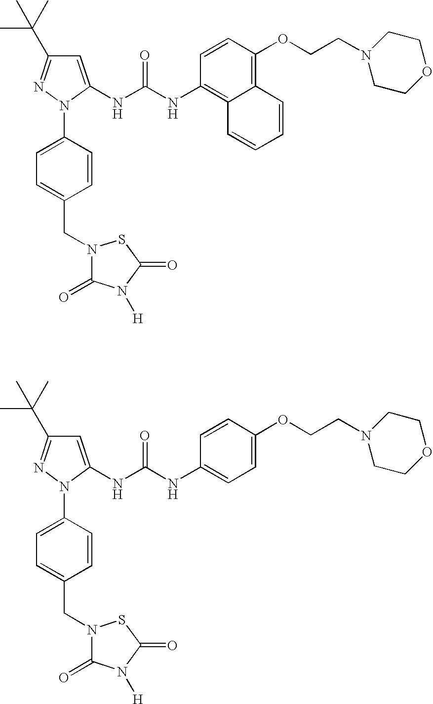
C1=C(NC(NC2=C3C(=C(OCCN4CCOCC4)C=C2)C=CC=C3)=O)N(C2=CC=C(CN3C(=O)N([H])C(=O)S3)C=C2)N=C1C(C)(C)C.C1=C(NC(NC2=CC=C(OCCN3CCOCC3)C=C2)=O)N(C2=CC=C(CN3C(=O)N([H])C(=O)S3)C=C2)N=C1C(C)(C)C
